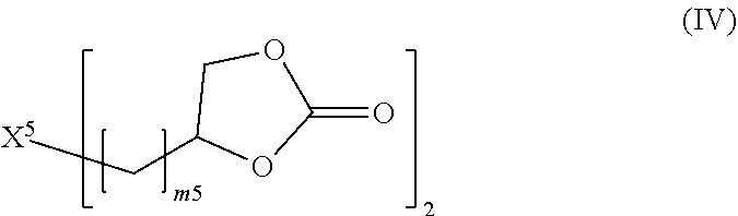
[X5]CC1OC(=O)OC1
